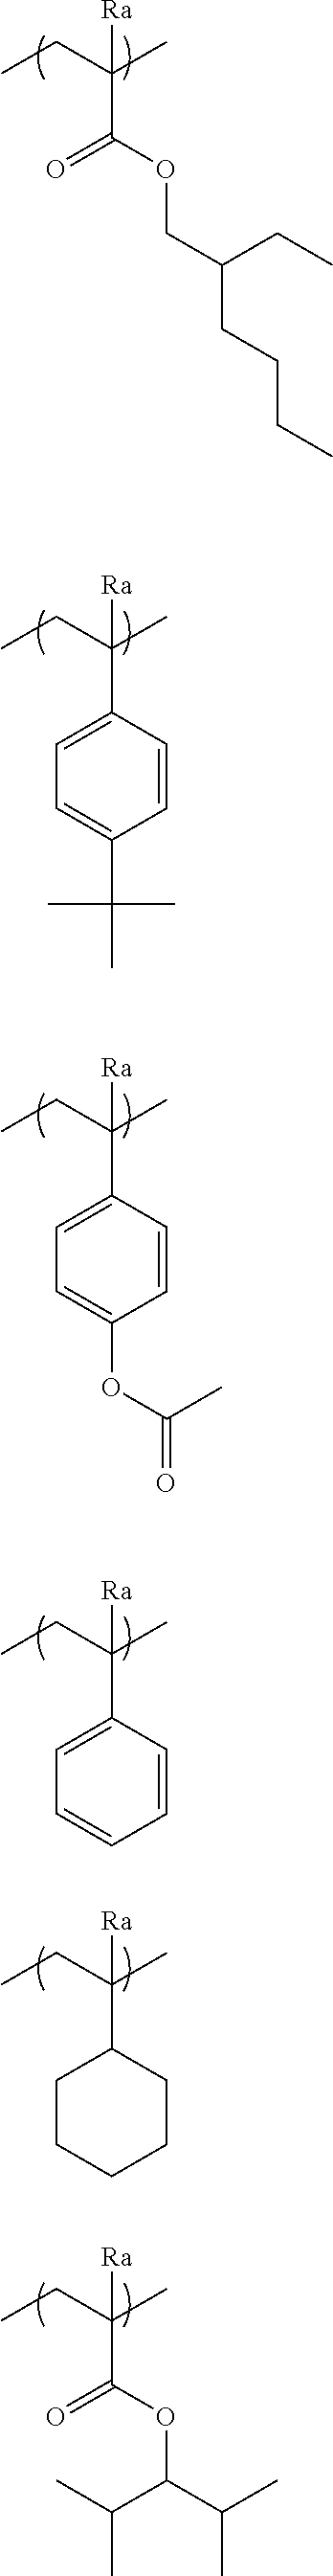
C([Ra])(C(=O)OCC(CCCC)CC)(C)CC.C([Ra])(C1=CC=C(C(C)(C)C)C=C1)(C)CC.C([Ra])(C1=CC=C(OC(C)=O)C=C1)(C)CC.C([Ra])(C1=CC=CC=C1)(C)CC.C([Ra])(C1CCCCC1)(C)CC.C([Ra])(C(=O)OC(C(C)C)C(C)C)(C)CC
